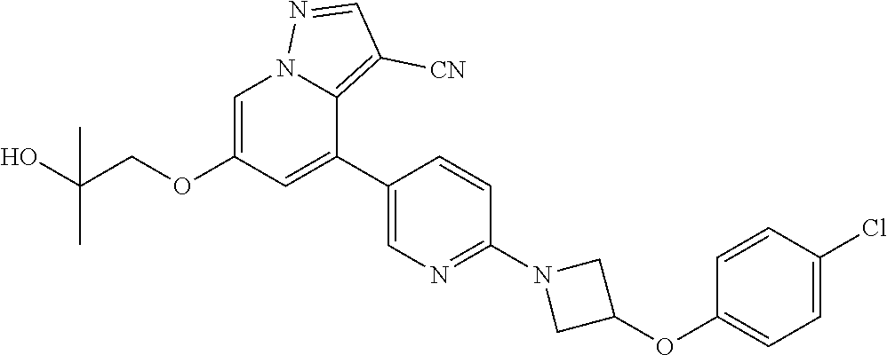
C1=C(OCC(O)(C)C)C=C(C2=CN=C(N3CC(OC4=CC=C(Cl)C=C4)C3)C=C2)C2=C([CN])C=NN12
